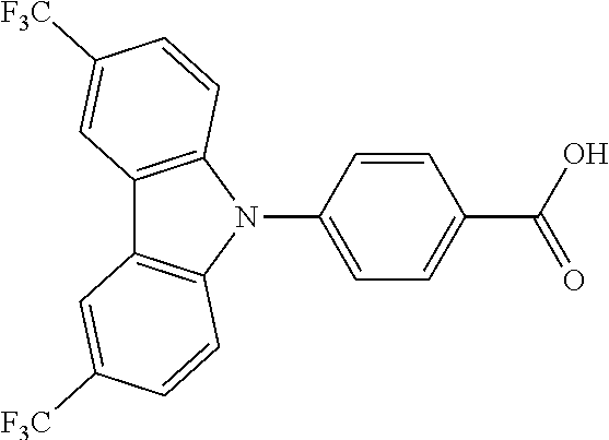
C12=C(N(C3=CC=C(C(O)=O)C=C3)C3=C1C=C([F3C])C=C3)C=CC([F3C])=C2
